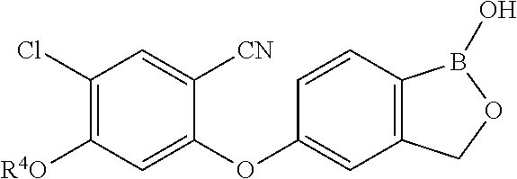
C1(Cl)=C([R4O])C=C(OC2=CC3=C(C=C2)B(O)OC3)C([CN])=C1
